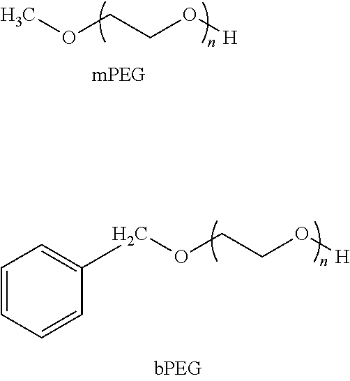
COCCO[H].C(OCCO[H])C1=CC=CC=C1
